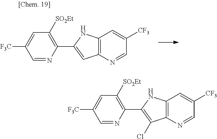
N1=CC([CF3])=CC2=C1C=C(C1=C([SO2Et])C=C([F3C])C=N1)N2.N1=CC([CF3])=CC2=C1C(Cl)=C(C1=C([SO2Et])C=C([F3C])C=N1)N2
